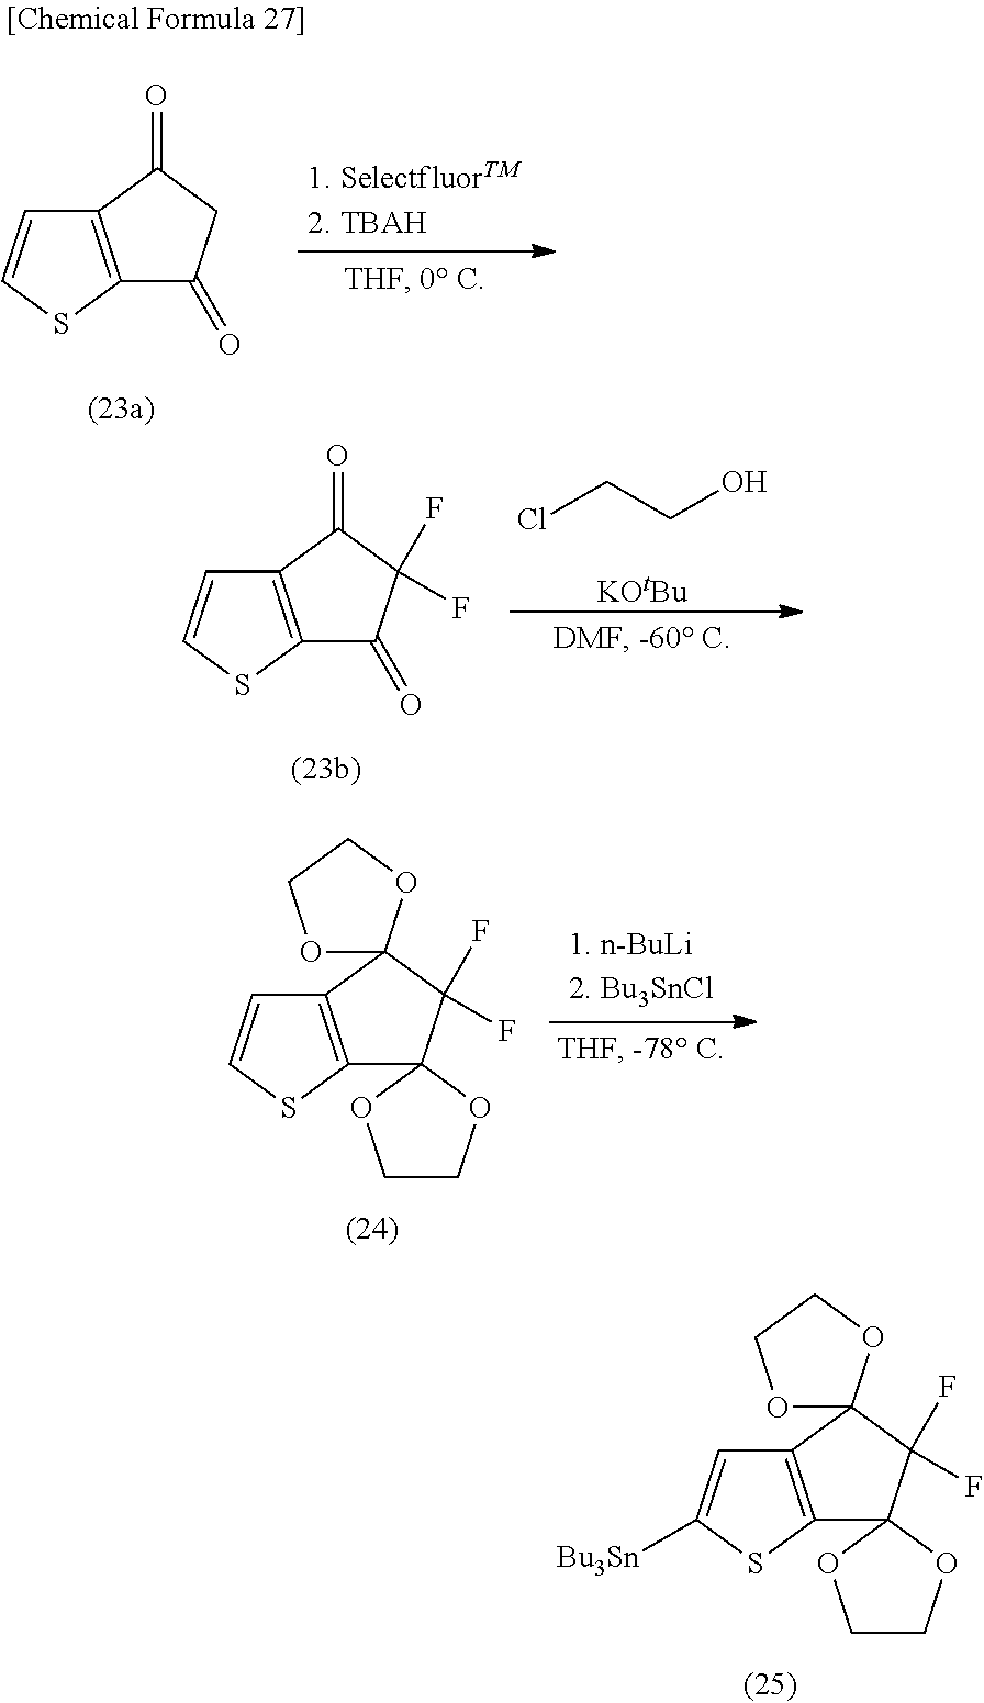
C12=C(SC=C1)C(=O)C(F)(F)C2=O.ClCCO.[KOtBu].C12=C(SC=C1)C1(C(F)(F)C23OCCO3)OCCO1.C12=C(SC([Bu3Sn])=C1)C1(C(F)(F)C23OCCO3)OCCO1.C12=C(SC=C1)C(=O)CC2=O
